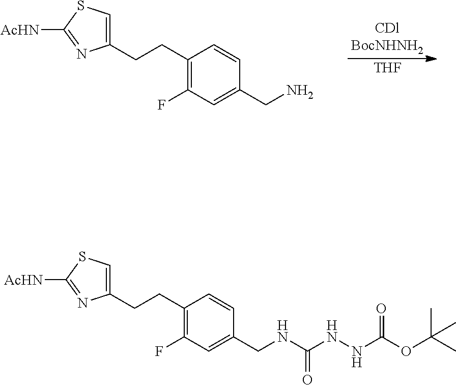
C1(CCC2=C(F)C=C(CN)C=C2)=CSC([AcHN])=N1.[THF].C1(CCC2=C(F)C=C(CNC(NNC(OC(C)(C)C)=O)=O)C=C2)=CSC([AcHN])=N1
